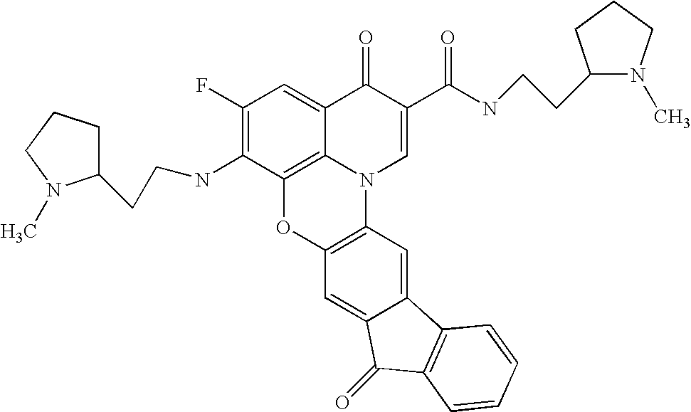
C1(F)=C(NCCC2CCCN2C)C2=C3C(=C1)C(=O)C(C(NCCC1N(C)CCC1)=O)=CN3C1=C(O2)C=C2C(=C1)C1=C(C2=O)C=CC=C1
